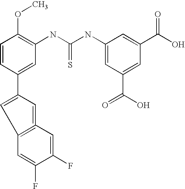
C1=CC(C2=CC3=C(=C2)C=C(F)C(F)=C3)=CC(NC(NC2=CC(C(O)=O)=CC(C(O)=O)=C2)=S)=C1OC
